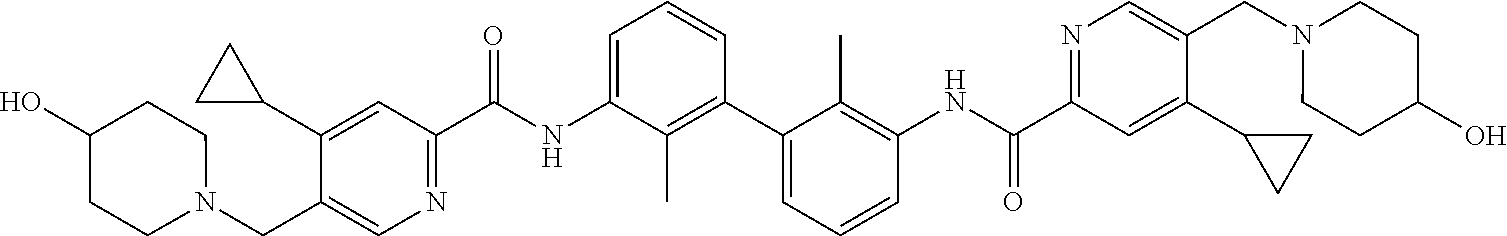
C1(C2CC2)=CC(C(NC2=CC=CC(C3=CC=CC(NC(C4=NC=C(CN5CCC(O)CC5)C(C5CC5)=C4)=O)=C3C)=C2C)=O)=NC=C1CN1CCC(O)CC1
